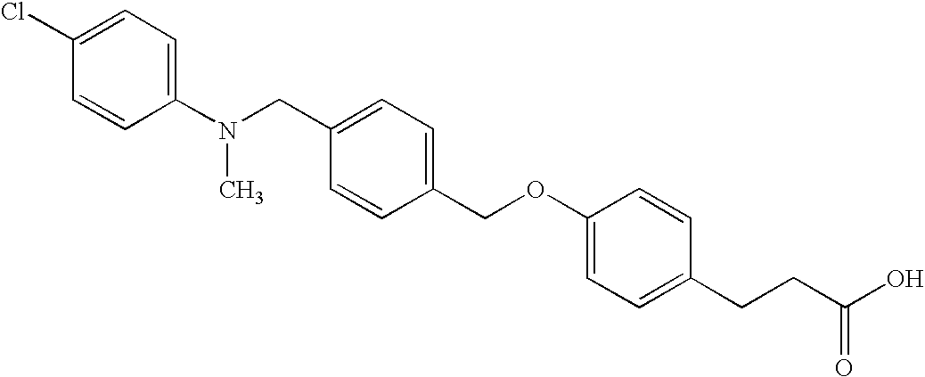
C1(N(CC2=CC=C(COC3=CC=C(CCC(O)=O)C=C3)C=C2)C)=CC=C(Cl)C=C1
